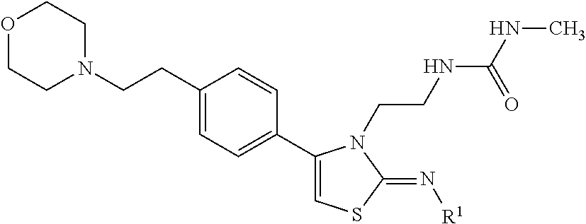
C1(CCN2CCOCC2)=CC=C(C2=CSC(=N[R1])N2CCNC(NC)=O)C=C1
